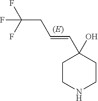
C1CNCCC1(C=CCC(F)(F)F)O
